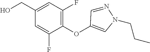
C1(CO)=CC(F)=C(OC2=CN(CCC)N=C2)C(F)=C1
